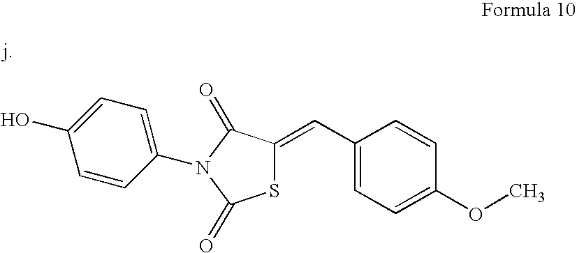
S1C(=CC2=CC=C(OC)C=C2)C(=O)N(C2=CC=C(O)C=C2)C1=O
